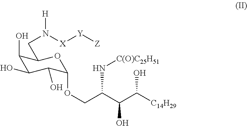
C1(O)C(O)C(O)C(OCC(C(C([C14H29])O)O)N[C(O)C25H51])OC1CN([H])[X][Y][Z]
